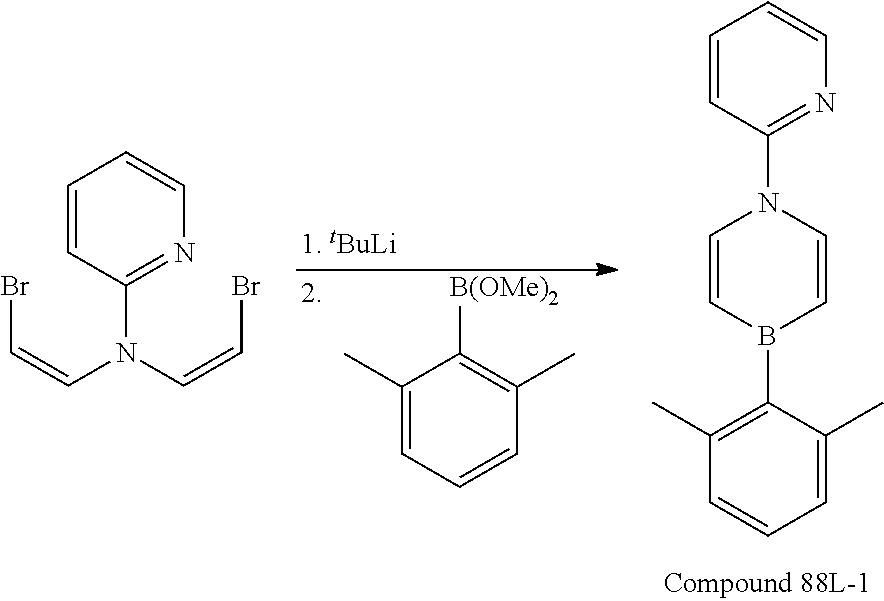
C1(C)=CC=CC(C)=C1[B(OMe)2].C1=CC(N2C=CB(C3=C(C)C=CC=C3C)C=C2)=NC=C1.C1=CC(N(C=CBr)C=CBr)=NC=C1
